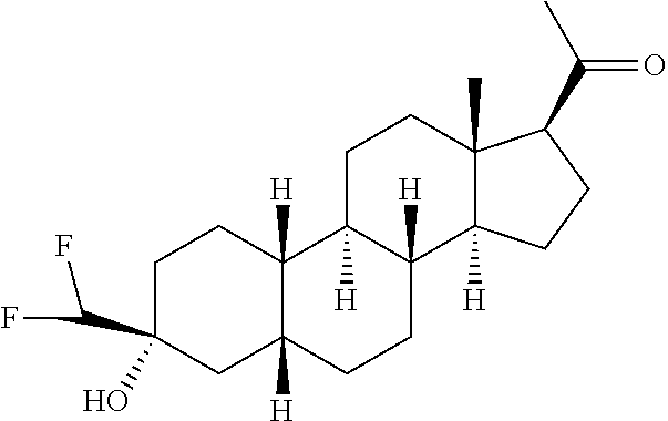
C1C(C(F)F)(O)CC2([H])C([H])(C1)C1([H])C([H])(CC2)C2([H])C(C)(CC1)C(C(=O)C)CC2
